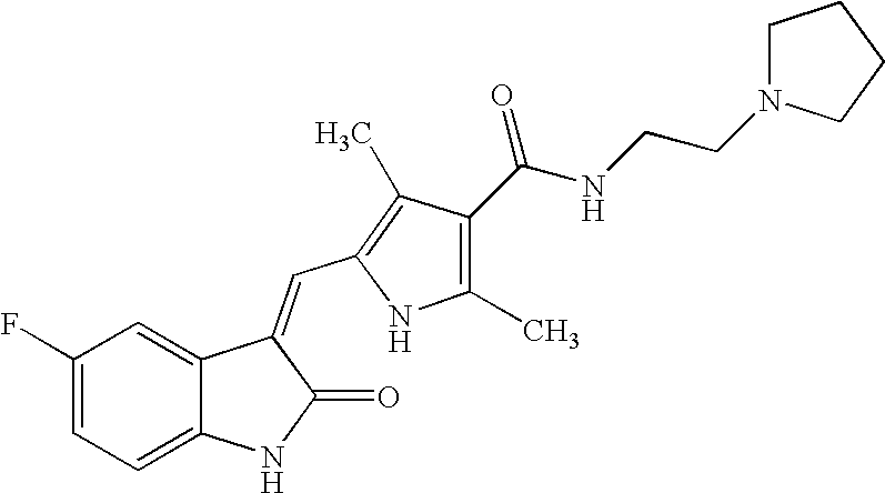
C1(F)=CC=C2C(=C1)C(=CC1=C(C)C(C(NCCN3CCCC3)=O)=C(C)N1)C(=O)N2
